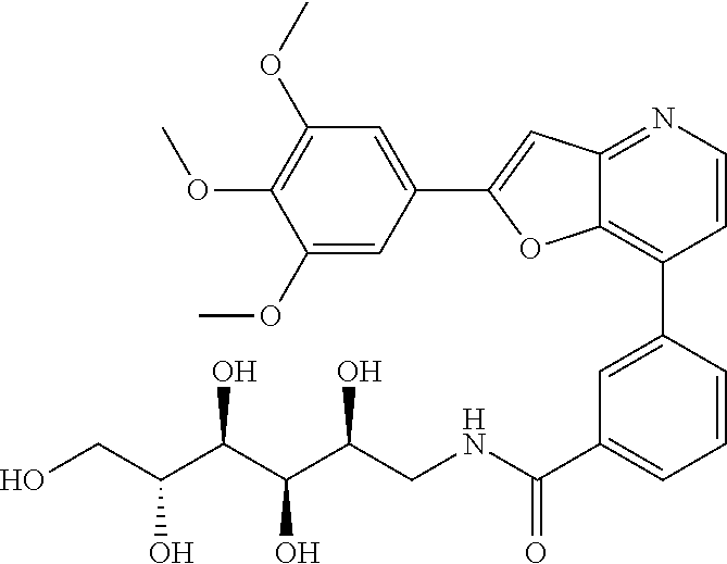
C1(OC)=CC(C2=CC3=NC=CC(C4=CC(C(NCC(C(C(C(CO)O)O)O)O)=O)=CC=C4)=C3O2)=CC(OC)=C1OC
